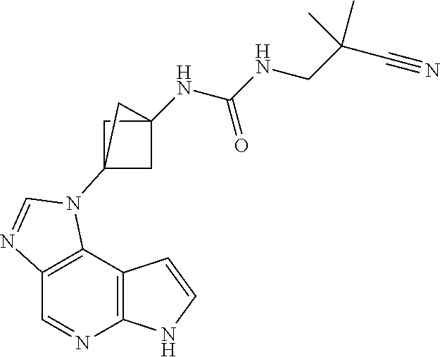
C1=NC2=C(C3=C1N=CN3C13CC(NC(NCC(C#N)(C)C)=O)(C1)C3)C=CN2
